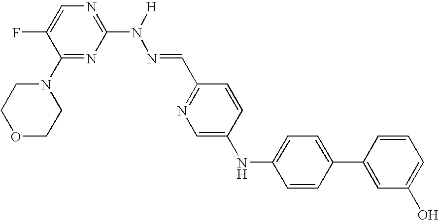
C1(N2CCOCC2)=NC(N(N=CC2=NC=C(NC3=CC=C(C4=CC(O)=CC=C4)C=C3)C=C2)[H])=NC=C1F
